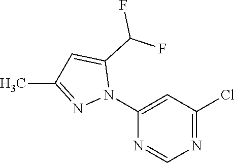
C1(Cl)=NC=NC(N2N=C(C)C=C2C(F)F)=C1
